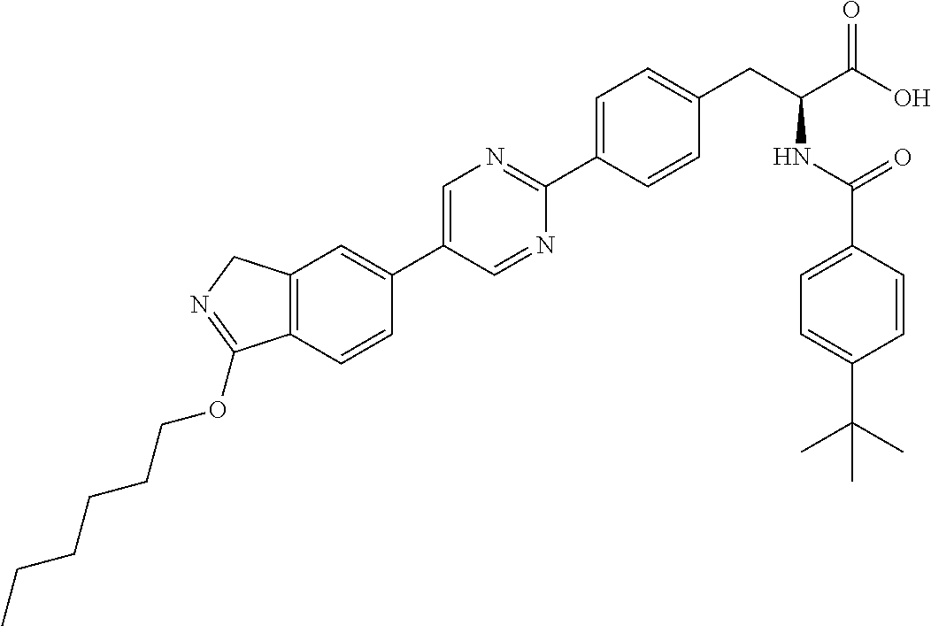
C12=C(C=C(C3=CN=C(C4=CC=C(CC(NC(=O)C5=CC=C(C(C)(C)C)C=C5)C(O)=O)C=C4)N=C3)C=C1)CN=C2OCCCCCC
